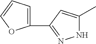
C1(C2=NNC(C)=C2)=CC=CO1
